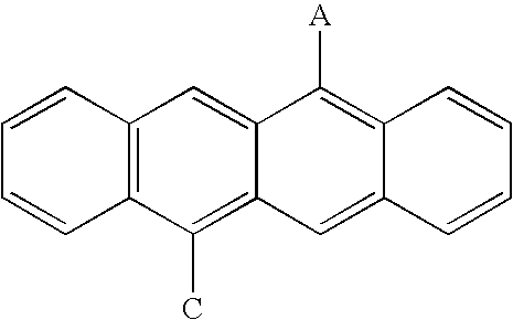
C12=C(C(C)=C3C(=C1)C([A])=C1C(=C3)C=CC=C1)C=CC=C2
